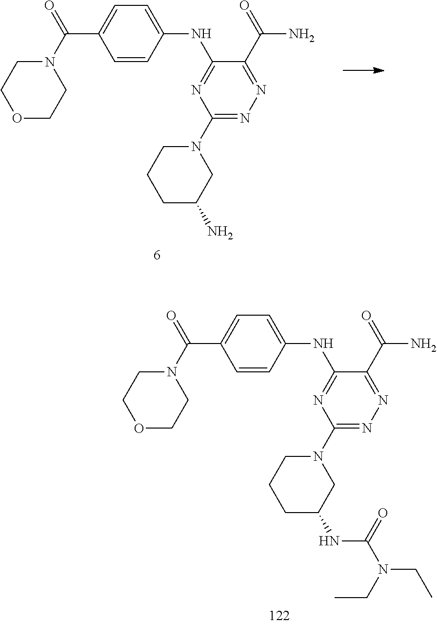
C1=CC(NC2=NC(N3CCCC(N)C3)=NN=C2C(=O)N)=CC=C1C(N1CCOCC1)=O.C1=CC(NC2=NC(N3CCCC(NC(N(CC)CC)=O)C3)=NN=C2C(=O)N)=CC=C1C(N1CCOCC1)=O
